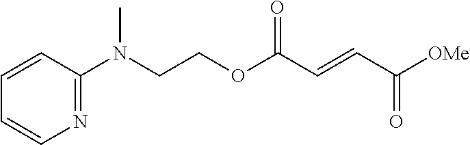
N(CCOC(C=CC([OMe])=O)=O)(C1=NC=CC=C1)C
